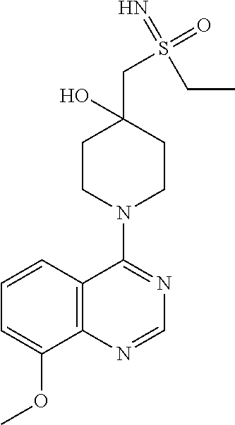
C12=C(N=CN=C1N1CCC(CS(=O)(CC)=N)(O)CC1)C(OC)=CC=C2
